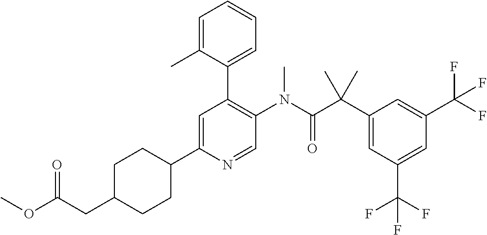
C1CC(C2=CC(C3=CC=CC=C3C)=C(N(C(C(C3=CC(C(F)(F)F)=CC(C(F)(F)F)=C3)(C)C)=O)C)C=N2)CCC1CC(OC)=O
